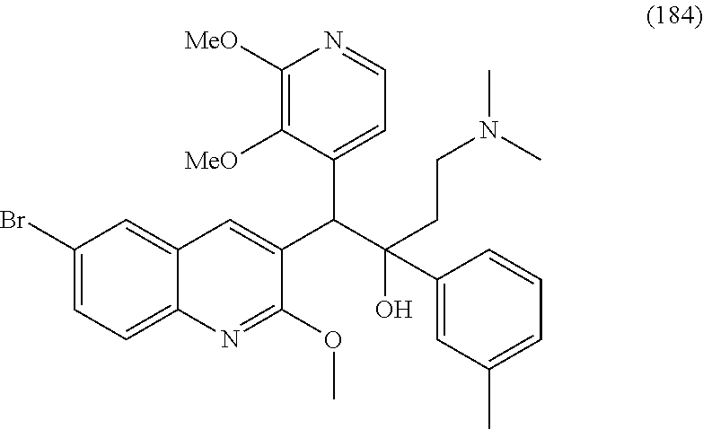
C1(Br)=CC=C2C(=C1)C=C(C(C(O)(C1=CC(C)=CC=C1)CCN(C)C)C1=CC=NC([MeO])=C1[MeO])C(OC)=N2
